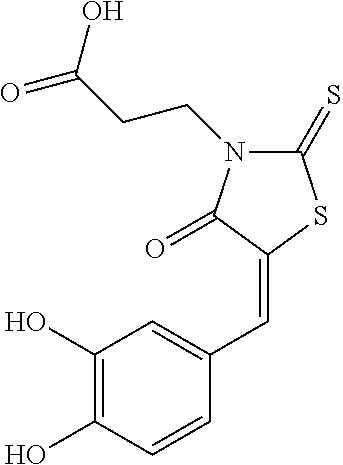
C1(O)=C(O)C=CC(C=C2SC(=S)N(CCC(=O)O)C2=O)=C1
